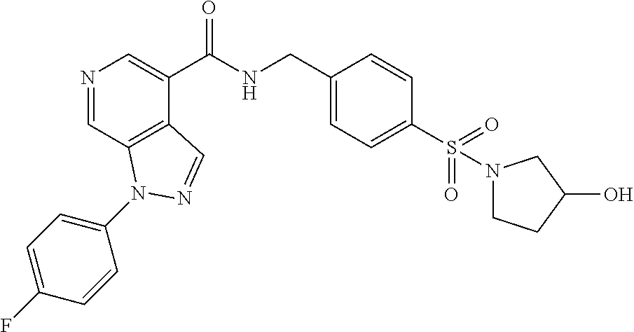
N1=CC2=C(C(C(NCC3=CC=C(S(N4CCC(O)C4)(=O)=O)C=C3)=O)=C1)C=NN2C1=CC=C(F)C=C1
